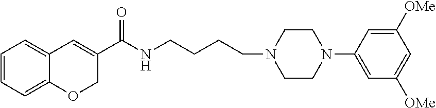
C1=CC=C2C(=C1)C=C(C(NCCCCN1CCN(C3=CC([OMe])=CC([OMe])=C3)CC1)=O)CO2
